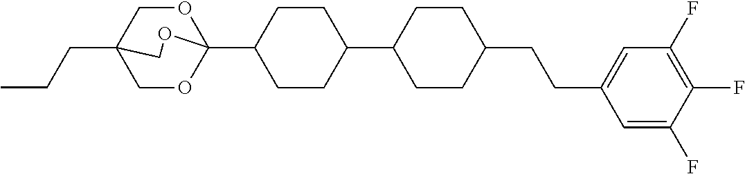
CCCC12COC(C3CCC(C4CCC(CCC5=CC(F)=C(F)C(F)=C5)CC4)CC3)(OC1)OC2
